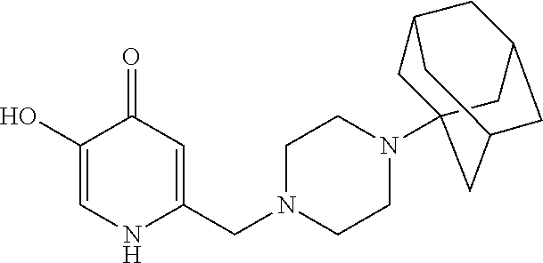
C1(O)=CNC(CN2CCN(C34CC5CC(CC(C3)C5)C4)CC2)=CC1=O
